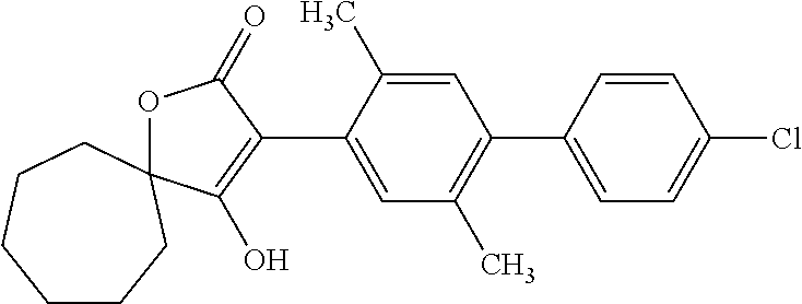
O1C(=O)C(C2=CC(C)=C(C3=CC=C(Cl)C=C3)C=C2C)=C(O)C12CCCCCC2
